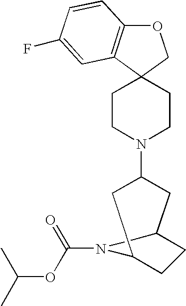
O1C2=C(C3(C1)CCN(C1CC4CCC(C1)N4C(=O)OC(C)C)CC3)C=C(F)C=C2
